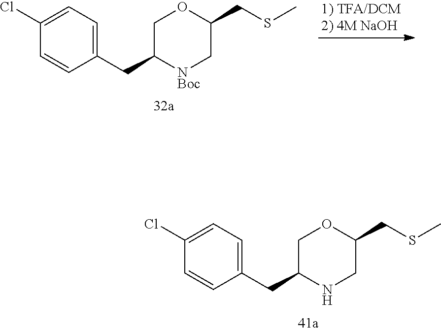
C1(CC2[NBoc]CC(CSC)OC2)=CC=C(Cl)C=C1.C1(CC2NCC(CSC)OC2)=CC=C(Cl)C=C1
